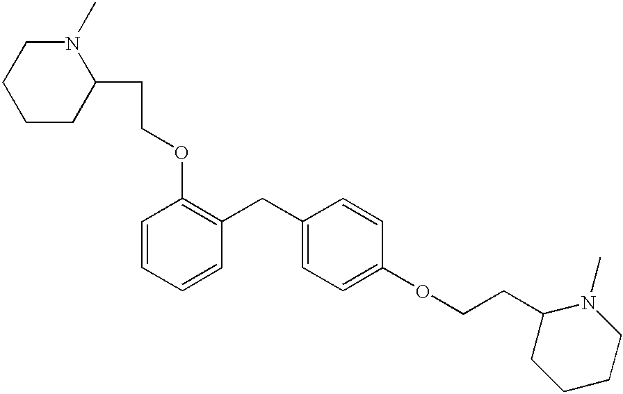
C(C1=CC=C(OCCC2CCCCN2C)C=C1)C1=C(OCCC2N(C)CCCC2)C=CC=C1
